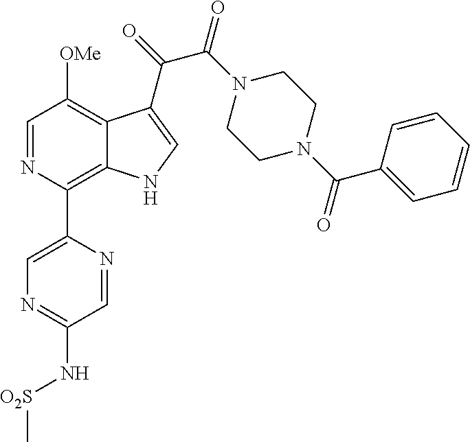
N1=C(N[O2S]C)C=NC(C2=C3C(=C([OMe])C=N2)C(C(=O)C(N2CCN(C(C4=CC=CC=C4)=O)CC2)=O)=CN3)=C1
